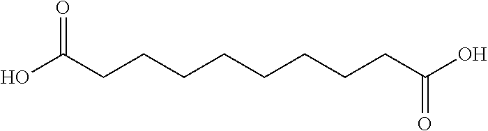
OC(CCCCCCCCC(O)=O)=O
